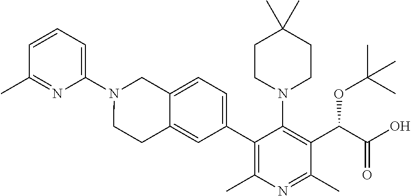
C1(C)=NC(N2CCC3=CC(C4=C(C)N=C(C)C(C(C(=O)O)OC(C)(C)C)=C4N4CCC(C)(C)CC4)=CC=C3C2)=CC=C1
